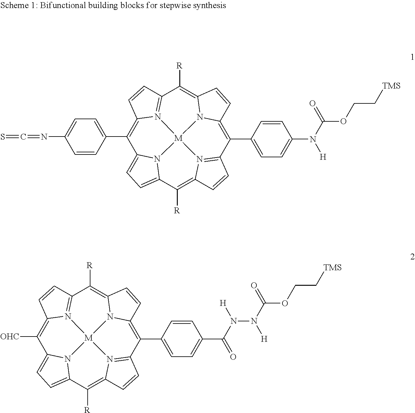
C1(C2=CC=C(N=C=S)C=C2)=C2N3=C(C=C2)C([R])=C2N4C(=C(C5=CC=C(N(C(=O)OCC[TMS])[H])C=C5)C5=N6C(=C([R])C7=CC=C1N7[M]346)C=C5)C=C2.C1([OHC])=C2N3=C(C=C2)C([R])=C2N4C(=C(C5=CC=C(C(N(N(C(=O)OCC[TMS])[H])[H])=O)C=C5)C5=N6C(=C([R])C7=CC=C1N7[M]346)C=C5)C=C2
